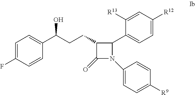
C1=C(F)C=CC(C(CCC2C(=O)N(C3=CC=C([R9])C=C3)C2C2=CC=C([R12])C=C2[R13])O)=C1
